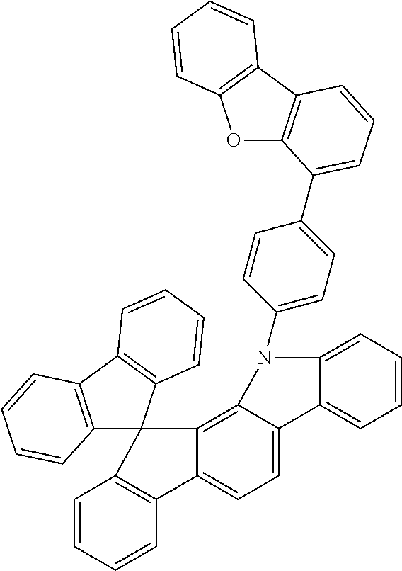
C1(N2C3=CC=CC=C3C3=CC=C4C(=C32)C2(C3=C4C=CC=C3)C3=C(C4=C2C=CC=C4)C=CC=C3)=CC=C(C2=CC=CC3=C2OC2=C3C=CC=C2)C=C1
